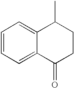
C1=CC=C2C(=C1)C(C)CCC2=O
